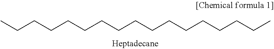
C(CCCCCCCCCCCCCCC)C
